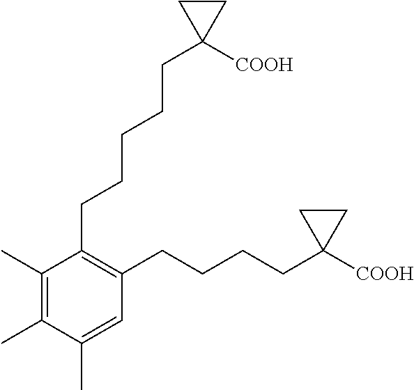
C1(C)=C(C)C(C)=CC(CCCCC2([COOH])CC2)=C1CCCCCC1([COOH])CC1
